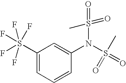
C1=C(S(F)(F)(F)(F)F)C=C(N(S(=O)(=O)C)S(=O)(C)=O)C=C1
